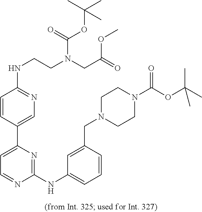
C1=CC(C2=CC=NC(NC3=CC=CC(CN4CCN(C(OC(C)(C)C)=O)CC4)=C3)=N2)=CN=C1NCCN(CC(=O)OC)C(=O)OC(C)(C)C
